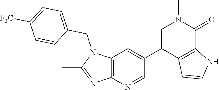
N1(CC2=CC=C([F3C])C=C2)C(C)=NC2=C1C=C(C1=CN(C)C(=O)C3=C1C=CN3)C=N2
